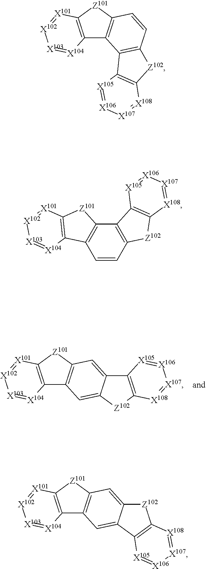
C12=C([Z101]C3=C1C=C1C(=C3)C3=C([Z102]1)[X108]=[X107][X106]=[X105]3)[X101]=[X102][X103]=[X104]2.C12=C([Z101]C3=C1C1=C(C=C3)[Z102]C3=C1[X105]=[X106][X107]=[X108]3)[X101]=[X102][X103]=[X104]2.C12=C([Z101]C3=C1C=CC1=C3C3=C([Z102]1)[X108]=[X107][X106]=[X105]3)[X101]=[X102][X103]=[X104]2.C12=C([Z101]C3=C1C=C1C(=C3)[Z102]C3=C1[X105]=[X106][X107]=[X108]3)[X101]=[X102][X103]=[X104]2
